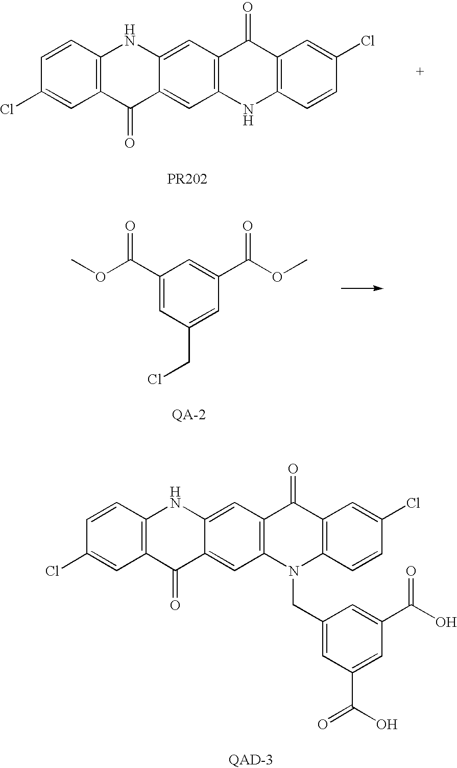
C12=C(C=CC(Cl)=C1)NC1=CC3=C(C=C1C2=O)NC1=C(C3=O)C=C(Cl)C=C1.COC(C1=CC(CCl)=CC(C(=O)OC)=C1)=O.C12=C(C=CC(Cl)=C1)NC1=CC3=C(C=C1C2=O)N(CC1=CC(C(=O)O)=CC(C(=O)O)=C1)C1=C(C3=O)C=C(Cl)C=C1
